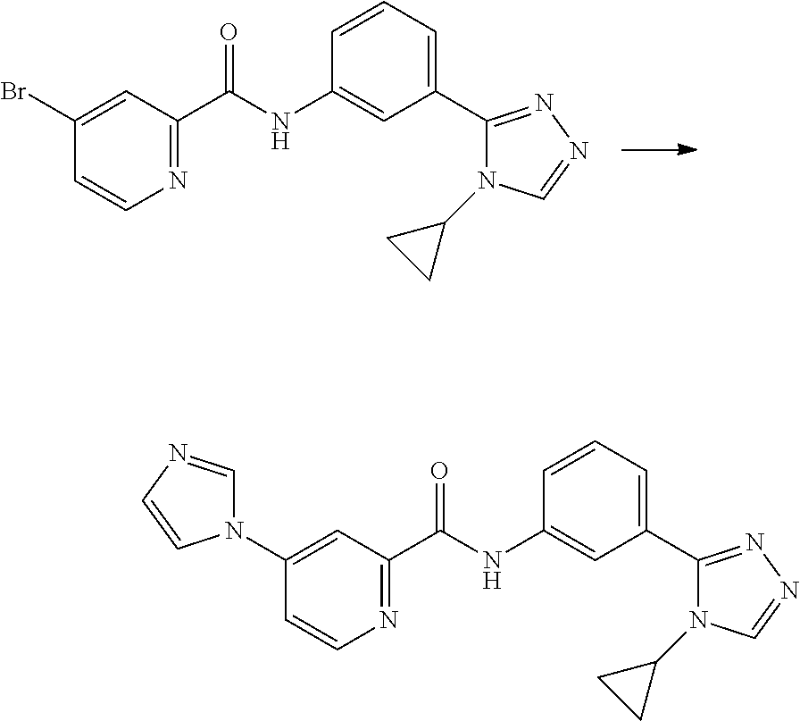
C1(Br)=CC(C(NC2=CC(C3=NN=CN3C3CC3)=CC=C2)=O)=NC=C1.C1(N2C=NC=C2)=CC(C(NC2=CC(C3=NN=CN3C3CC3)=CC=C2)=O)=NC=C1
